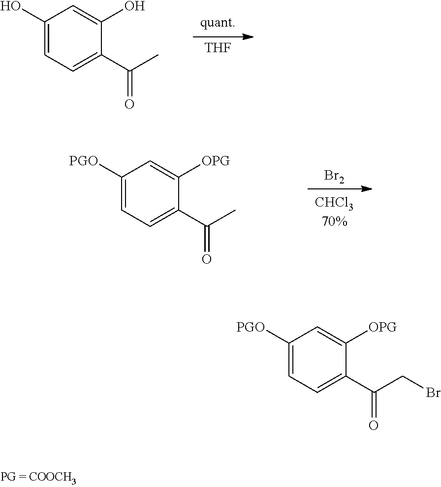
C1(O)=CC=C(C(C)=O)C(O)=C1.[THF].C1([PGO])=CC=C(C(C)=O)C([OPG])=C1.[Br2].C1([PGO])=CC=C(C(CBr)=O)C([OPG])=C1
